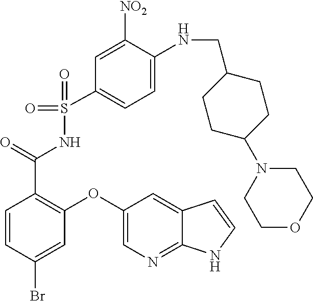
S(=O)(C1=CC=C(NCC2CCC(N3CCOCC3)CC2)C([NO2])=C1)(=O)NC(C1=C(OC2=CN=C3C(=C2)C=CN3)C=C(Br)C=C1)=O
